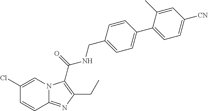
C1=CC2=NC(CC)=C(C(NCC3=CC=C(C4=CC=C([CN])C=C4C)C=C3)=O)N2C=C1Cl
